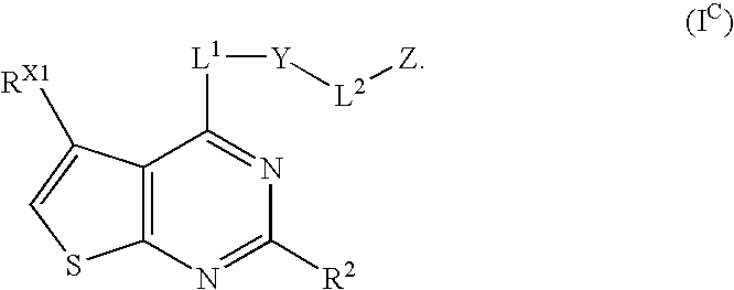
C12=C(N=C([R2])N=C1[L1][Y][L2][Z])SC=C2[RX1]
